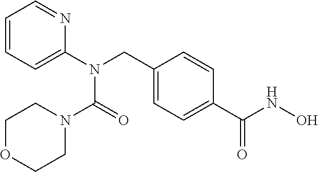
C1(CN(C2=CC=CC=N2)C(N2CCOCC2)=O)=CC=C(C(NO)=O)C=C1
